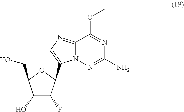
C1(O)C(F)C(C2=CN=C3N2N=C(N)N=C3OC)OC1CO
